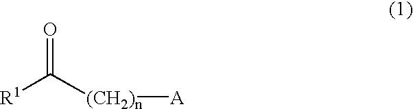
[R1]C([(CH2)n][A])=O
